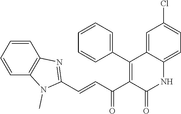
C(=CC(C1=C(C2=CC=CC=C2)C2=CC(Cl)=CC=C2NC1=O)=O)C1=NC2=C(C=CC=C2)N1C
